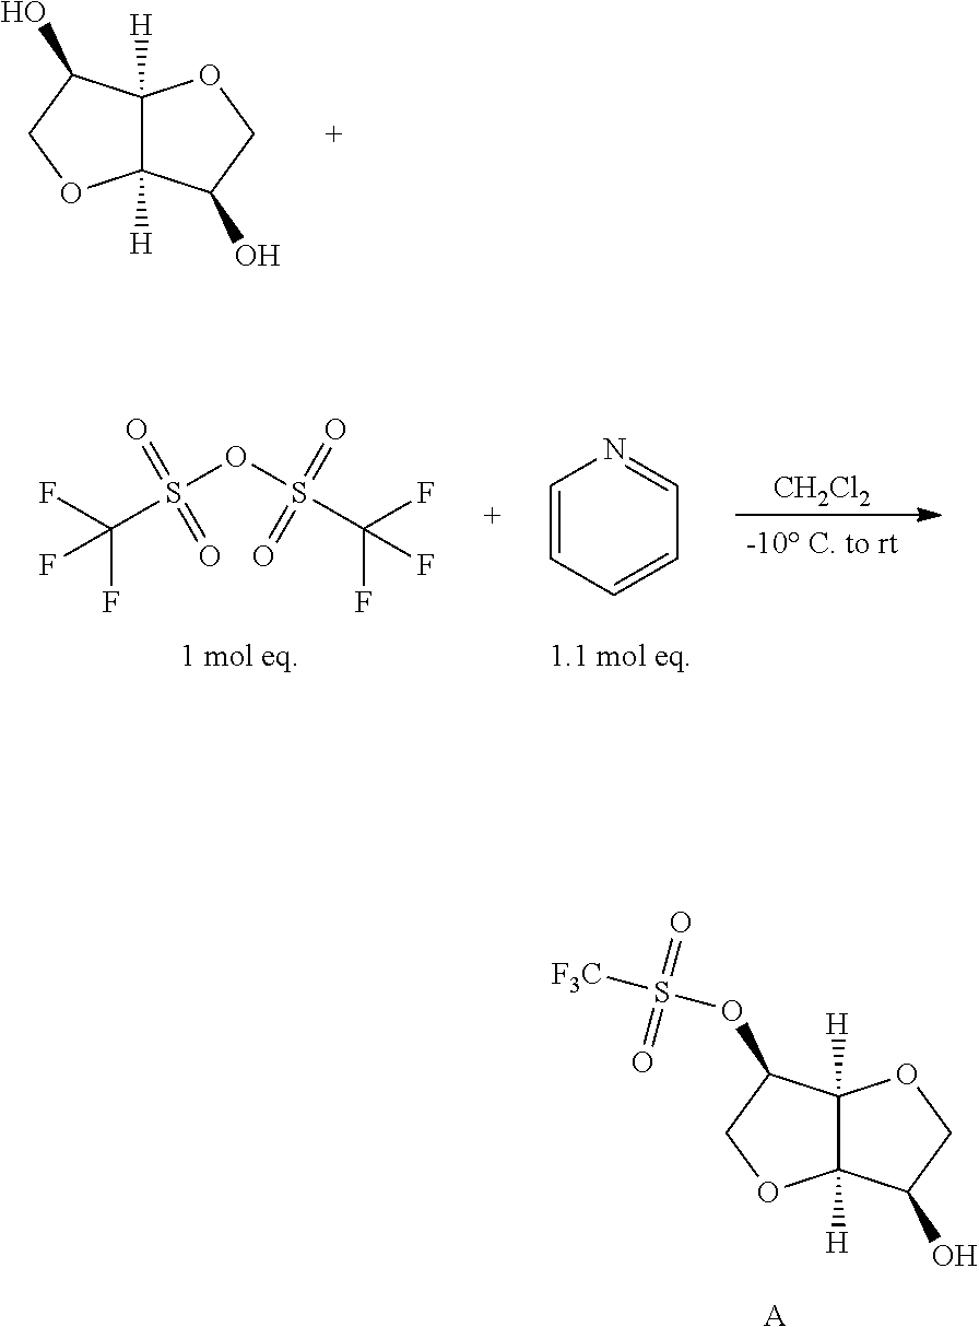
C12([H])C([H])(C(O)CO1)OCC2O.S(OS(C(F)(F)F)(=O)=O)(C(F)(F)F)(=O)=O.C1=CC=CC=N1.[CH2Cl2].C12([H])C([H])(C(OS([F3C])(=O)=O)CO1)OCC2O.[A]
